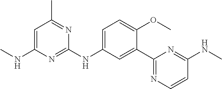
C1=C(NC)N=C(NC2=CC=C(OC)C(C3=NC=CC(NC)=N3)=C2)N=C1C
